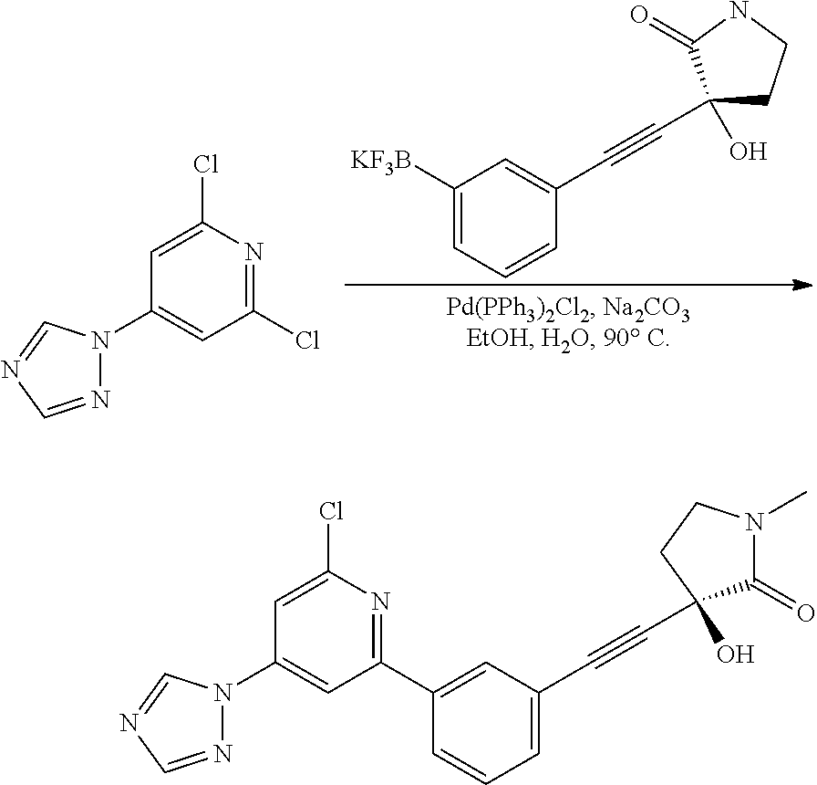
C1([KF3B])=CC=CC(C#CC2(O)CCNC2=O)=C1.C1=C(Cl)N=C(Cl)C=C1N1N=CN=C1.ClC1=CC(N2N=CN=C2)=CC(C2=CC(C#CC3(O)C(=O)N(C)CC3)=CC=C2)=N1
